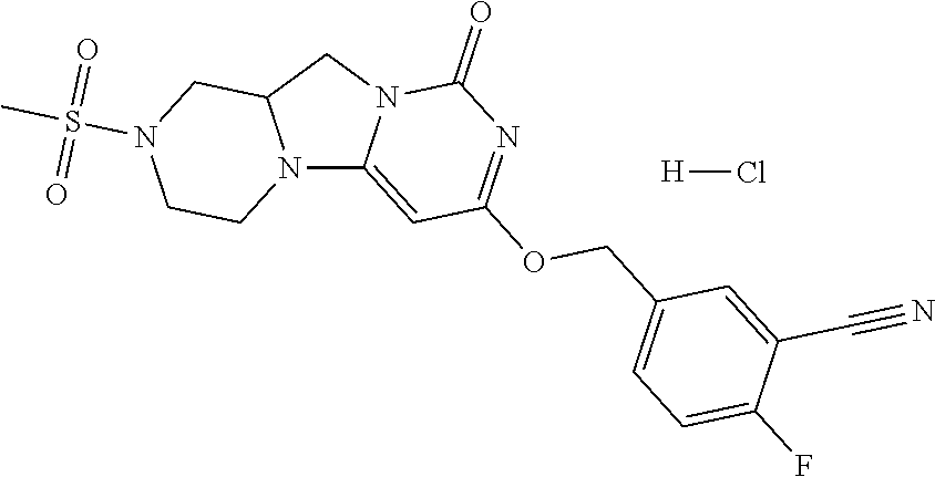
N12C3=CC(OCC4=CC=C(F)C(C#N)=C4)=NC(=O)N3CC1CN(S(C)(=O)=O)CC2.[H]Cl
